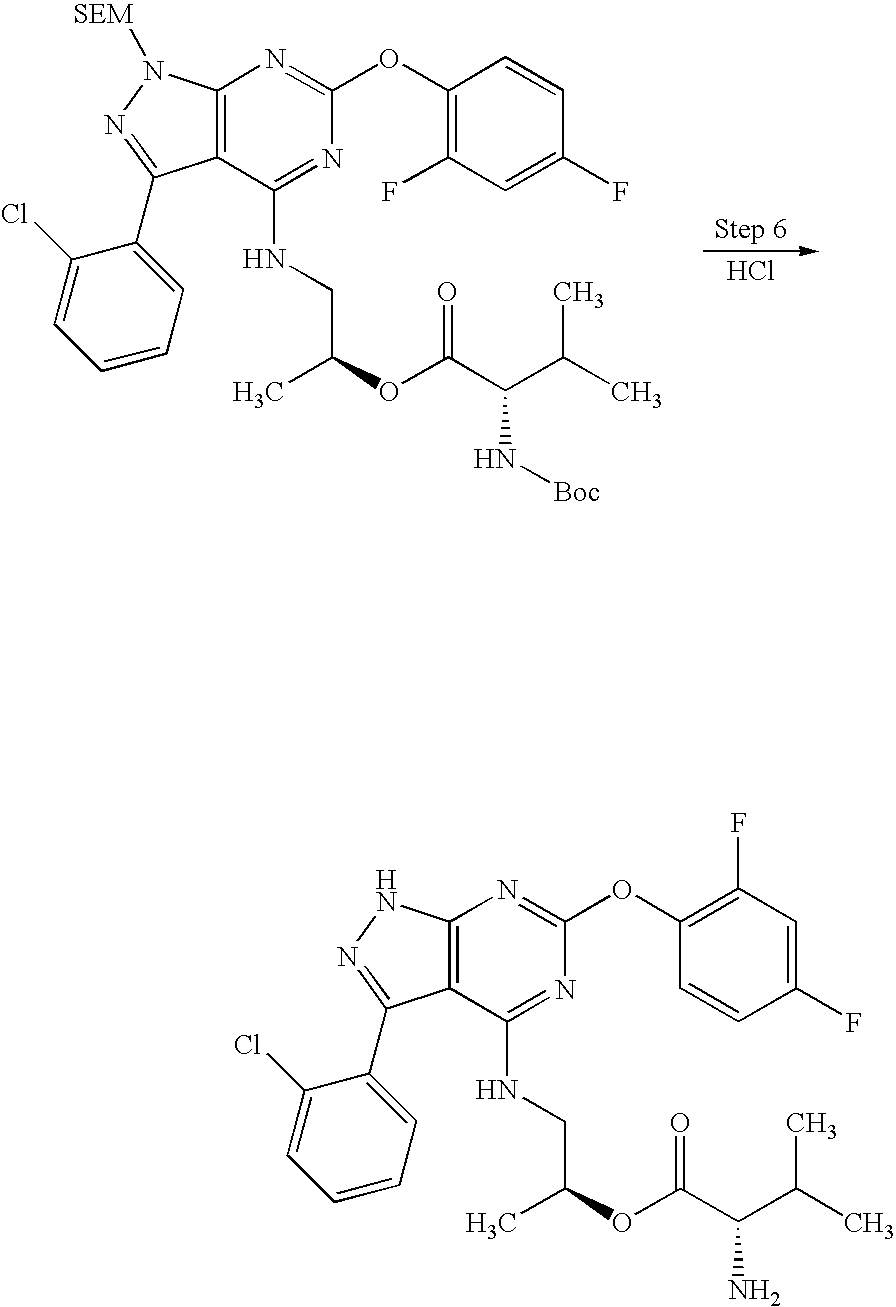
Cl.C12=C(C(NCC(C)OC(=O)C(C(C)C)N[Boc])=NC(OC3=C(F)C=C(F)C=C3)=N1)C(C1=CC=CC=C1Cl)=NN2[SEM].C12=C(C(NCC(C)OC(=O)C(C(C)C)N)=NC(OC3=C(F)C=C(F)C=C3)=N1)C(C1=CC=CC=C1Cl)=NN2
